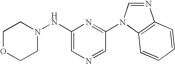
C1(NN2CCOCC2)=CN=CC(N2C=NC3=C2C=CC=C3)=N1
